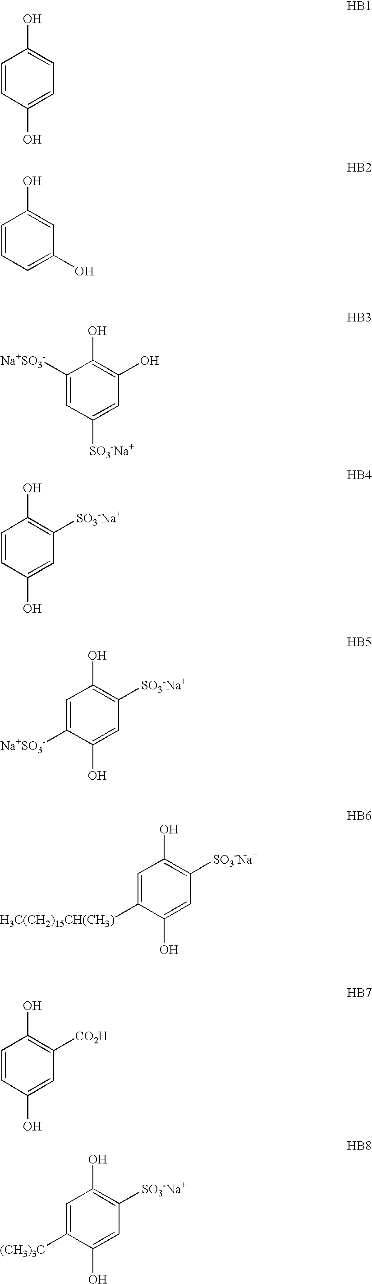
C1=CC(O)=CC=C1O.C1=CC=C(O)C=C1O.C1([Na+SO3-])=CC([SO3-Na+])=CC(O)=C1O.C1=CC(O)=CC([SO3-Na+])=C1O.C1=C([Na+SO3-])C(O)=CC([SO3-Na+])=C1O.C1=C([H3C(CH2)15CH(CH3)])C(O)=CC([SO3-Na+])=C1O.C1=CC(O)=CC([CO2H])=C1O.C1=C([(CH3)3C])C(O)=CC([SO3-Na+])=C1O
